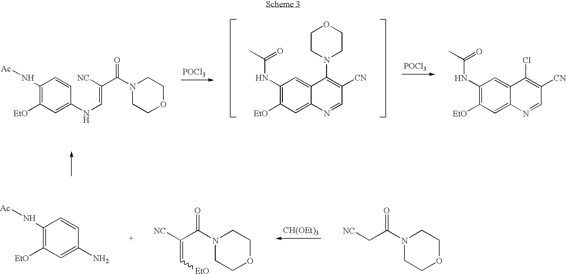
[POCl3].[POCl3].C1(N[Ac])=C([EtO])C=C(NC=C([NC])C(N2CCOCC2)=O)C=C1.C1(NC(=O)C)=C([EtO])C=C2C(=C1)C(N1CCOCC1)=C([CN])C=N2.C1(NC(=O)C)=C([EtO])C=C2C(=C1)C(Cl)=C([CN])C=N2.[CH(OEt)3].[NC]CC(N1CCOCC1)=O.C1(N[Ac])=C([EtO])C=C(N)C=C1.[NC]C(C(N1CCOCC1)=O)=C[EtO]
